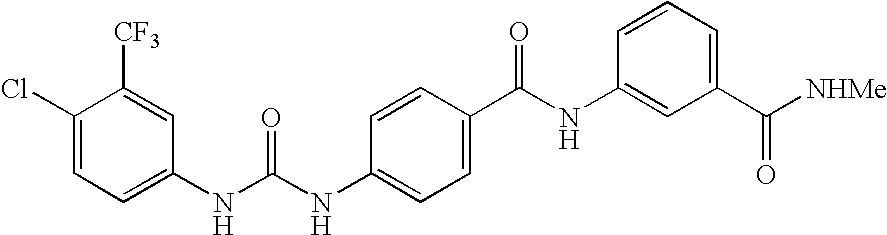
C1(NC(NC2=CC=C(C(NC3=CC(C([NHMe])=O)=CC=C3)=O)C=C2)=O)=CC=C(Cl)C([CF3])=C1
